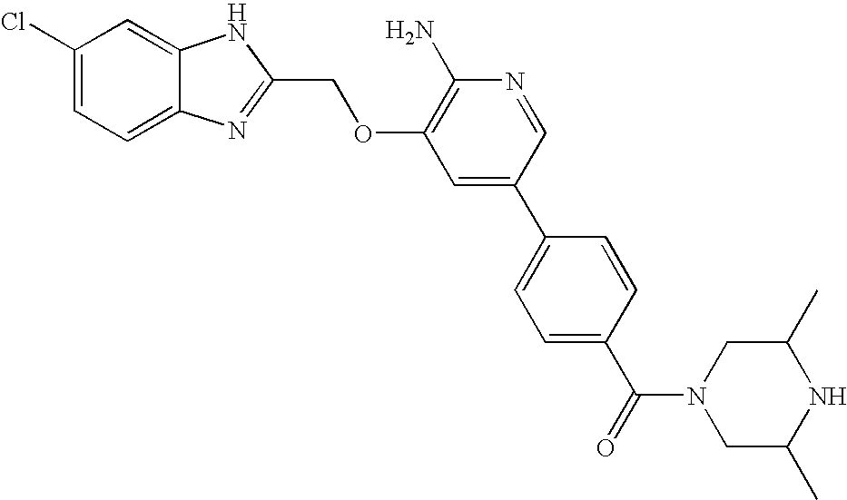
C1(Cl)=CC=C2C(=C1)NC(COC1=C(N)N=CC(C3=CC=C(C(N4CC(C)NC(C)C4)=O)C=C3)=C1)=N2
